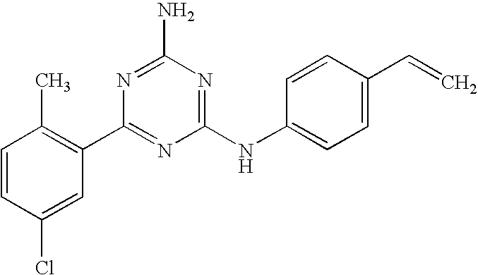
C1=CC(Cl)=CC(C2=NC(NC3=CC=C(C=C)C=C3)=NC(N)=N2)=C1C
